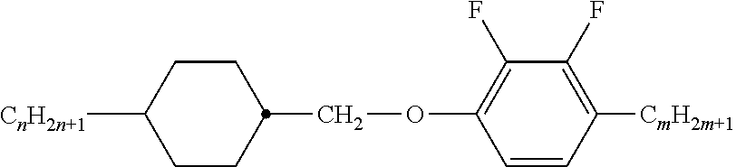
C1(F)=C(OCC2CCC([CnH2n+1])CC2)C=CC([CmH2m+1])=C1F
